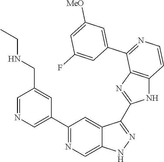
C1(C2=CN=CC(CNCC)=C2)=NC=C2C(=C1)C(C1=NC3=C(N1)C=CN=C3C1=CC([MeO])=CC(F)=C1)=NN2
